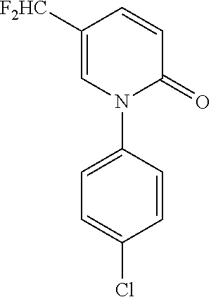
N1(C2=CC=C(Cl)C=C2)C(=O)C=CC([F2HC])=C1
